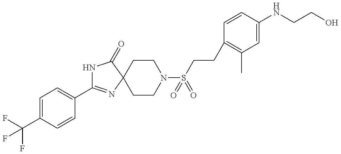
N1C(C2=CC=C(C(F)(F)F)C=C2)=NC2(C1=O)CCN(S(=O)(=O)CCC1=C(C)C=C(NCCO)C=C1)CC2
